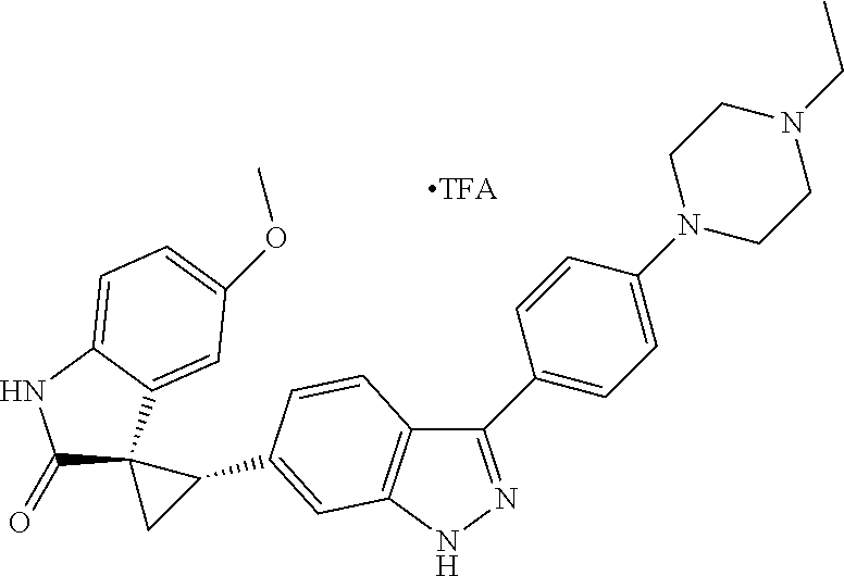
C1(C2=NNC3=C2C=CC(C2C4(C2)C(=O)NC2=CC=C(OC)C=C42)=C3)=CC=C(N2CCN(CC)CC2)C=C1
